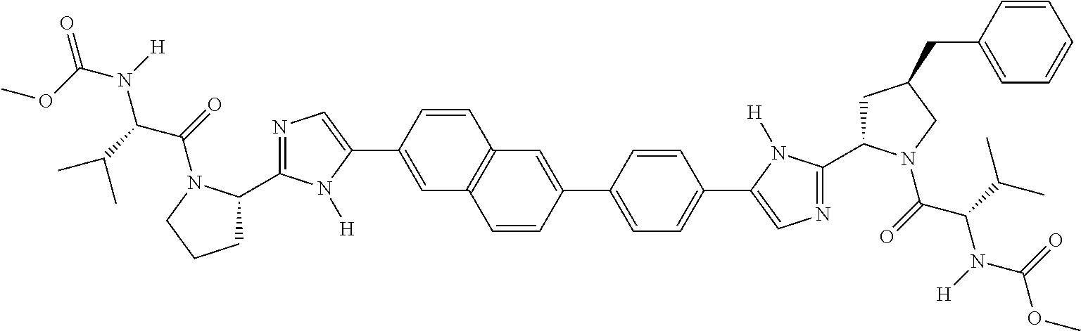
C1=C(C2=CN=C(C3CCCN3C(=O)C(C(C)C)N(C(=O)OC)[H])N2[H])C=CC2=C1C=CC(C1=CC=C(C3=CN=C(C4CC(CC5=CC=CC=C5)CN4C(=O)C(C(C)C)N(C(OC)=O)[H])N3[H])C=C1)=C2
